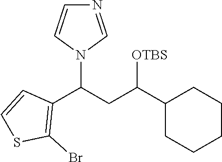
C1(C(CC(C2=C(Br)SC=C2)N2C=NC=C2)[OTBS])CCCCC1
